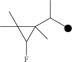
C1(C(C)C)(C)C(C)(C)C1F
